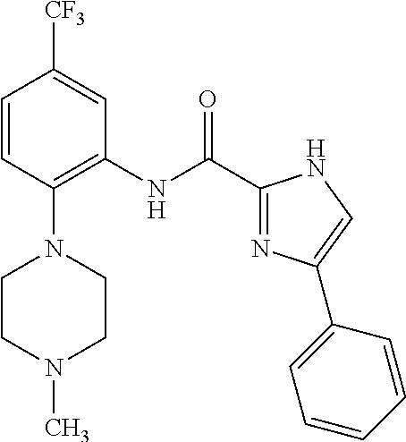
C1=CC(N2CCN(C)CC2)=C(NC(C2=NC(C3=CC=CC=C3)=CN2)=O)C=C1[CF3]
